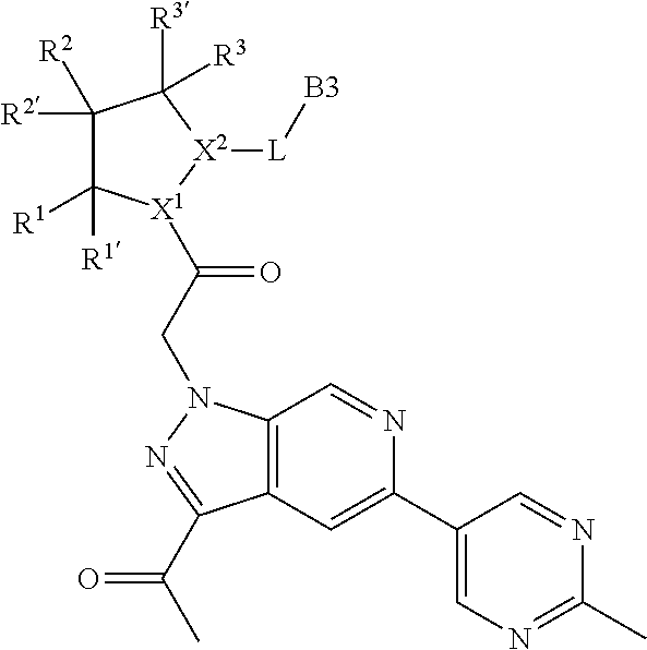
C1([R2])([R2])C([R1])([R1])[X1](C(CN2C3=C(C=C(C4=CN=C(C)N=C4)N=C3)C(C(C)=O)=N2)=O)[X2]([L][B3])C1([R3])[R3]
